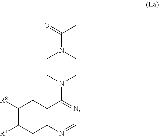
C12=C(N=CN=C1N1CCN(C(=O)C=C)CC1)CC([R1])C([R8])C2
